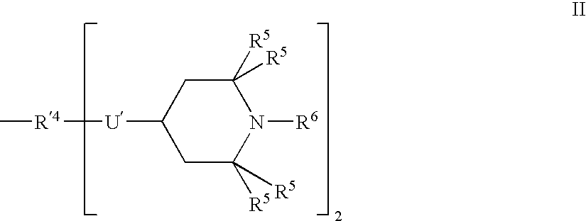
C1C([R5])([R5])N([R6])C([R5])([R5])CC1[U][R4]C
